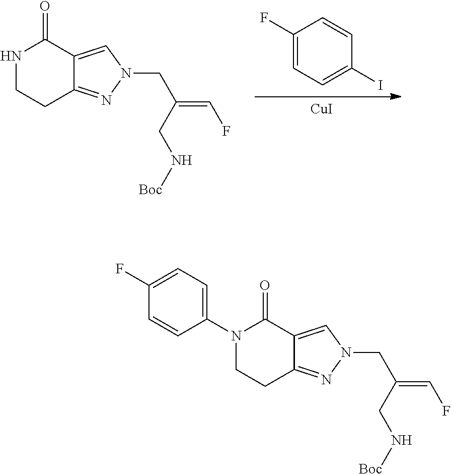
C1(F)=CC=C(I)C=C1.[CuI].C12=NN(CC(=CF)CN[Boc])C=C1C(=O)NCC2.C12=NN(CC(=CF)CN[Boc])C=C1C(=O)N(C1=CC=C(F)C=C1)CC2
